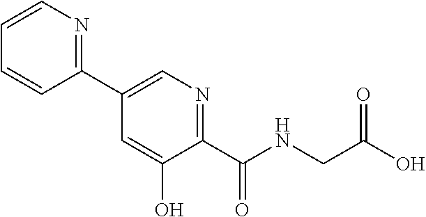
C1=C(O)C(C(NCC(O)=O)=O)=NC=C1C1=NC=CC=C1
